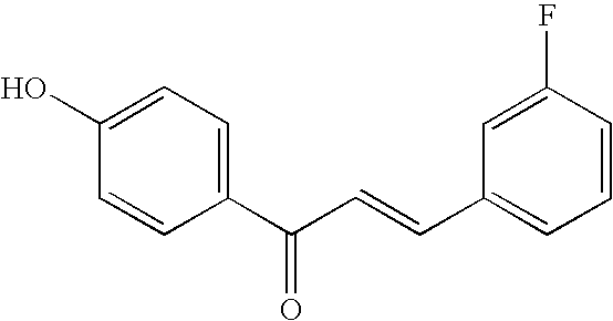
C1=C(O)C=CC(C(C=CC2=CC=CC(F)=C2)=O)=C1
